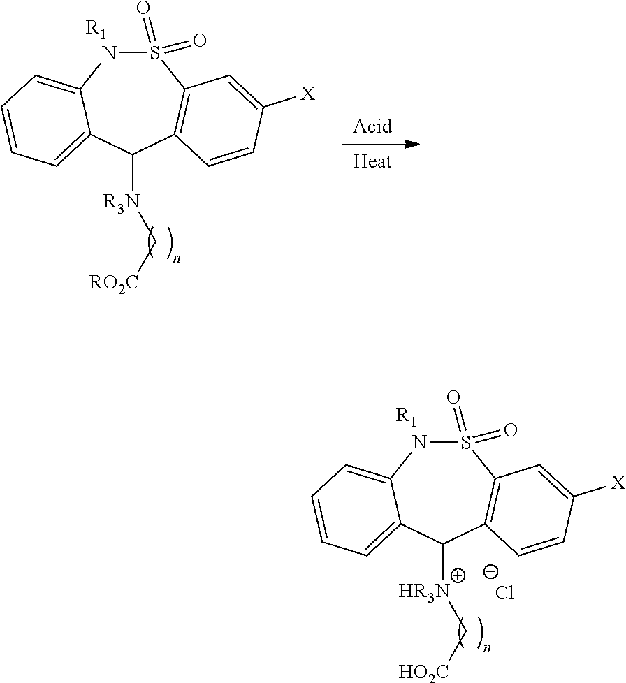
S1(=O)(=O)NC2=CC=CC=C2C([HR3N]C[HO2C])C2=C1C=C([X])C=C2.[R1].[Cl-].S1(=O)(=O)NC2=CC=CC=C2C([R3N]C[RO2C])C2=C1C=C([X])C=C2.[R1]
